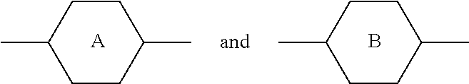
C1CC(C)CCC1C.C1CC(C)CCC1C.[A].B
